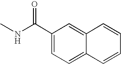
C12=CC(C(NC)=O)=CC=C1C=CC=C2
